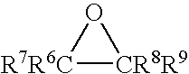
[R7R6C]1[CR8R9]O1
